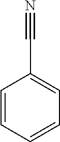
C1=CC=CC=C1C#N
